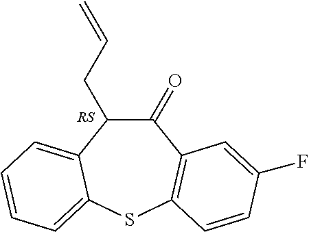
C1(=O)C2=C(SC3=CC=CC=C3C1CC=C)C=CC(F)=C2
